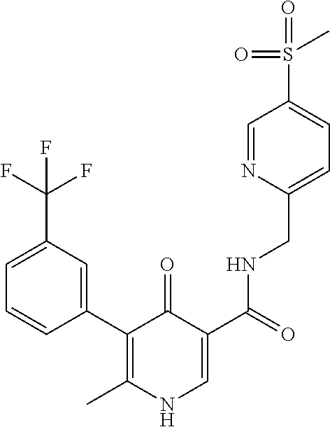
C1(C2=CC(C(F)(F)F)=CC=C2)=C(C)NC=C(C(=O)NCC2=CC=C(S(=O)(=O)C)C=N2)C1=O
